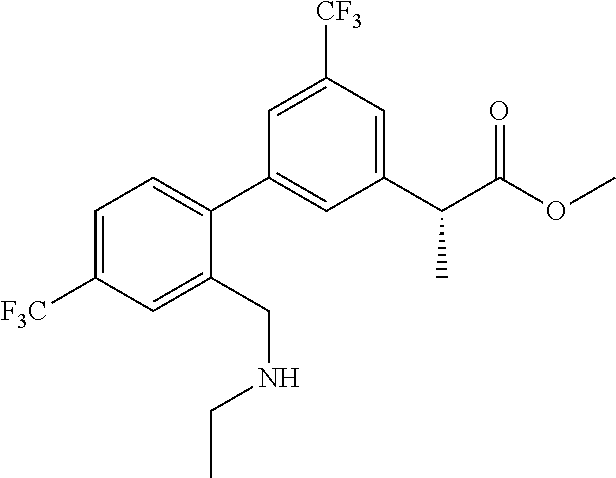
C1=C([F3C])C=C(CNCC)C(C2=CC(C(C(OC)=O)C)=CC([CF3])=C2)=C1
